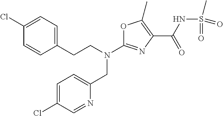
N(C1=NC(C(NS(C)(=O)=O)=O)=C(C)O1)(CC1=CC=C(Cl)C=N1)CCC1=CC=C(Cl)C=C1
